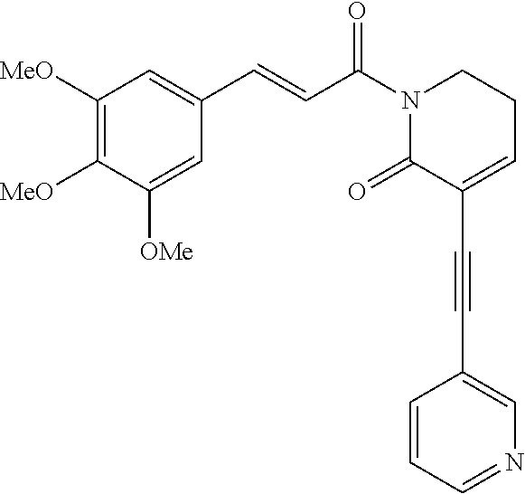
C1([MeO])=C([MeO])C([OMe])=CC(C=CC(N2C(=O)C(C#CC3=CN=CC=C3)=CCC2)=O)=C1
